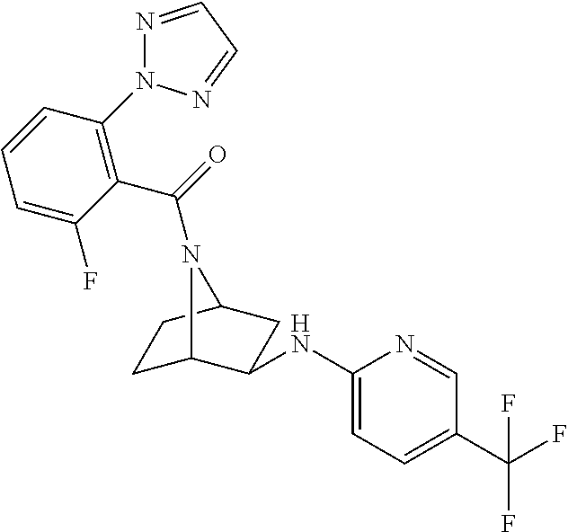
C1C2N(C(=O)C3=C(N4N=CC=N4)C=CC=C3F)C(CC2NC2=CC=C(C(F)(F)F)C=N2)C1
